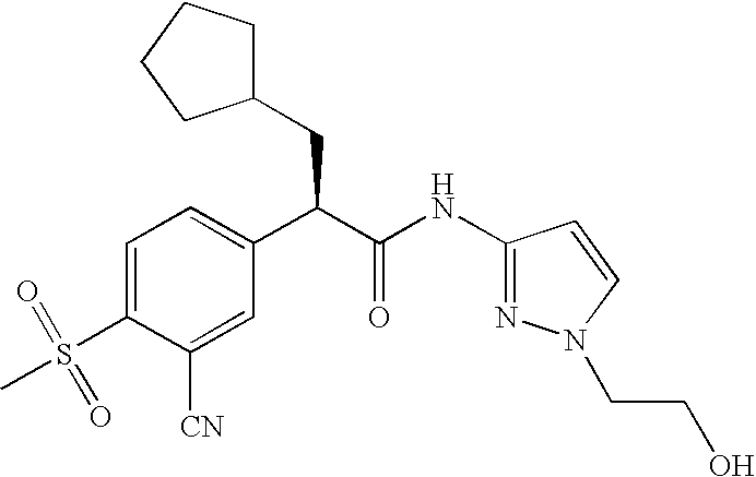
C1=C(S(=O)(C)=O)C([CN])=CC(C(C(NC2=NN(CCO)C=C2)=O)CC2CCCC2)=C1
